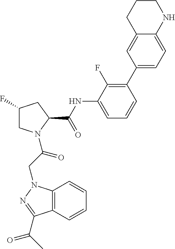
C12=C(N(CC(=O)N3CC(F)CC3C(NC3=CC=CC(C4=CC=C5C(=C4)CCCN5)=C3F)=O)N=C1C(C)=O)C=CC=C2
